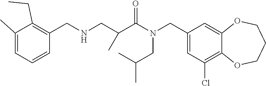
C1(CN(C(=O)C(CNCC2=C(CC)C(C)=CC=C2)C)CC(C)C)=CC(Cl)=C2C(=C1)OCCCO2
